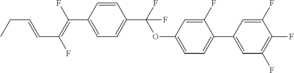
C1=CC(C(=C(F)C=CCC)F)=CC=C1C(OC1=CC=C(C2=CC(F)=C(F)C(F)=C2)C(F)=C1)(F)F
